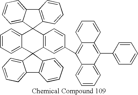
C12=CC=CC=C1C1(C3=C(C=CC(C4=C5C(=C(C6=CC=CC=C6)C6=CC=CC=C46)C=CC=C5)=C3)C23C2=CC=CC=C2C2=C3C=CC=C2)C2=C(C3=CC=CC=C31)C=CC=C2
